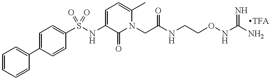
C1=C(C2=CC=CC=C2)C=CC(S(NC2=CC=C(C)N(CC(NCCONC(N)=N)=O)C2=O)(=O)=O)=C1
